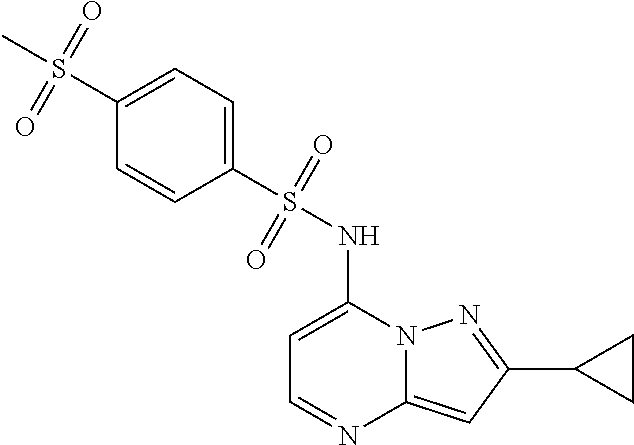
C1=C(NS(C2=CC=C(S(C)(=O)=O)C=C2)(=O)=O)N2C(=CC(C3CC3)=N2)N=C1
